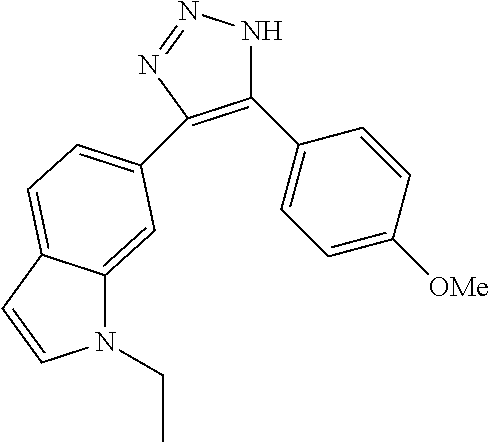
C1(C2=CC=C([OMe])C=C2)=C(C2=CC=C3C(=C2)N(CC)C=C3)N=NN1
